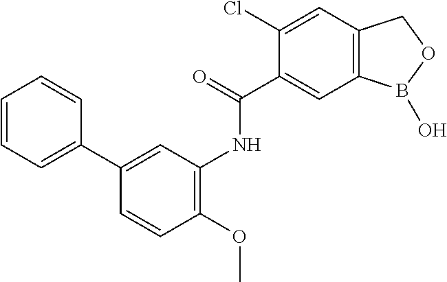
C1(Cl)=CC2=C(C=C1C(=O)NC1=C(OC)C=CC(C3=CC=CC=C3)=C1)B(O)OC2
